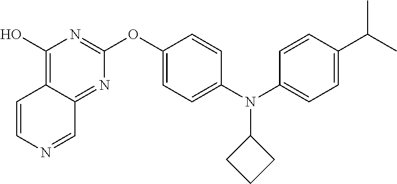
C1=CN=CC2=NC(OC3=CC=C(N(C4=CC=C(C(C)C)C=C4)C4CCC4)C=C3)=NC(O)=C12
